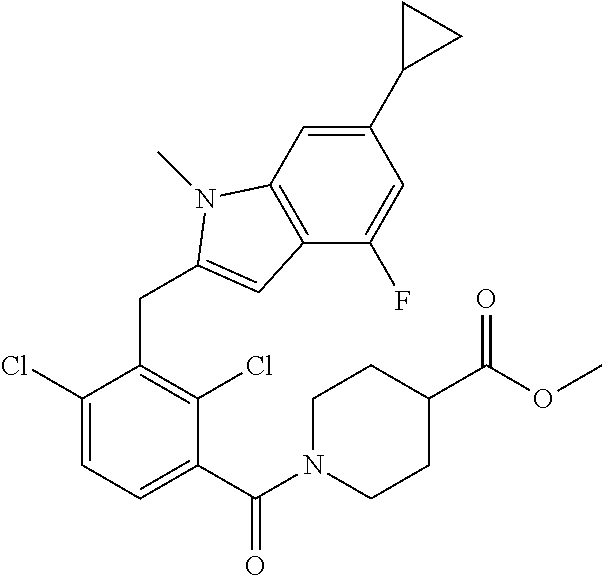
C1(C(N2CCC(C(OC)=O)CC2)=O)=CC=C(Cl)C(CC2=CC3=C(C=C(C4CC4)C=C3F)N2C)=C1Cl
